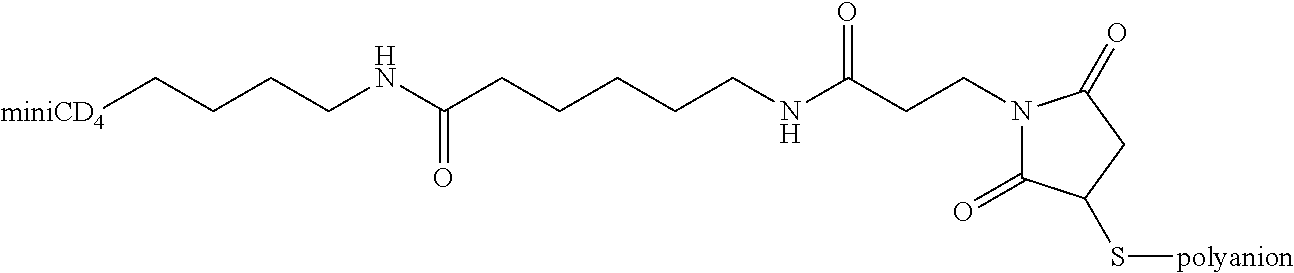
[miniCD4]CCCCNC(CCCCCNC(CCN1C(=O)C(S[polyanion])CC1=O)=O)=O
